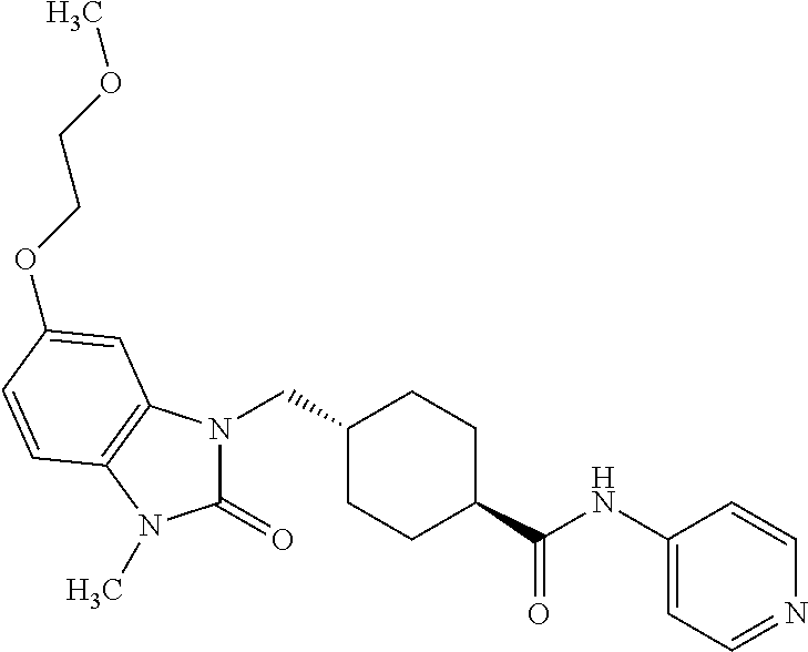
N1(CC2CCC(C(NC3=CC=NC=C3)=O)CC2)C(=O)N(C)C2=C1C=C(OCCOC)C=C2
